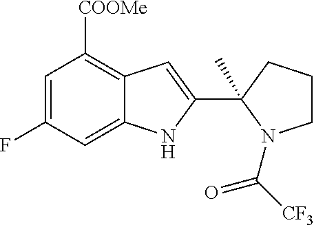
C1=C(F)C=C2C(=C1[COOMe])C=C(C1(C)N(C([CF3])=O)CCC1)N2
